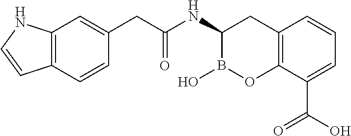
C12=C(C(C(O)=O)=CC=C1)OB(O)C(NC(=O)CC1=CC3=C(C=C1)C=CN3)C2
